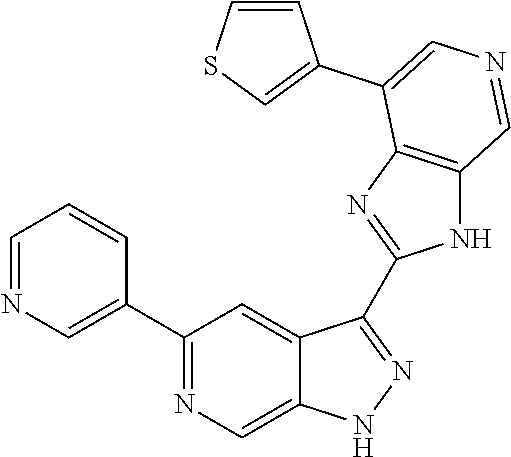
C1(C2=CN=CC=C2)=NC=C2C(=C1)C(C1=NC3=C(N1)C=NC=C3C1=CSC=C1)=NN2
